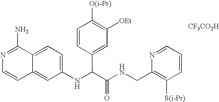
C1(NC(C(NCC2=C([S(i-Pr)])C=CC=N2)=O)C2=CC([OEt])=C([O(i-Pr)])C=C2)=CC=C2C(=C1)C=CN=C2N.[CF3CO2H]
